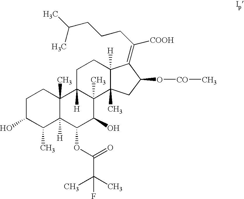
C1C(O)C(C)C2([H])C(C)(C1)C1([H])C(C)(C(O)C2OC(C(C)(C)F)=O)C2(C)C([H])(CC1)C(=C(CCCC(C)C)[COOH])C(O[CO]C)C2
